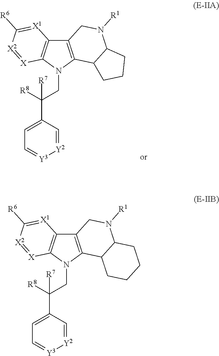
C12=C(N(CC(C3=CC=[Y3][Y2]=C3)([R8])[R7])C3=C1[X1]=C([R6])[X2]=[X]3)C1C(N([R1])C2)CCCC1.C12=C(N(CC(C3=CC=[Y3][Y2]=C3)([R8])[R7])C3=C1[X1]=C([R6])[X2]=[X]3)C1C(N([R1])C2)CCC1
